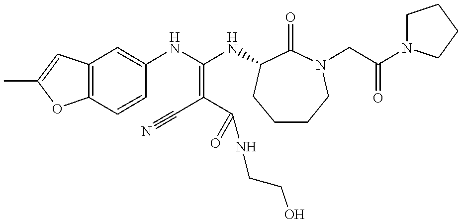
C12=C(C=CC(NC(NC3C(=O)N(CC(N4CCCC4)=O)CCCC3)=C(C#N)C(=O)NCCO)=C1)OC(C)=C2
